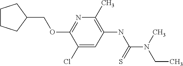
N1=C(OCC2CCCC2)C(Cl)=CC(NC(N(C)CC)=S)=C1C
